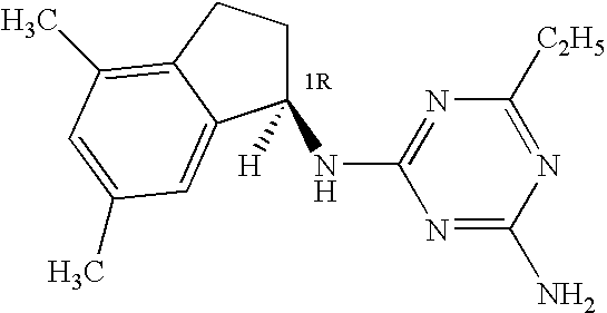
C1([H])(NC2=NC([C2H5])=NC(N)=N2)CCC2=C(C)C=C(C)C=C12
